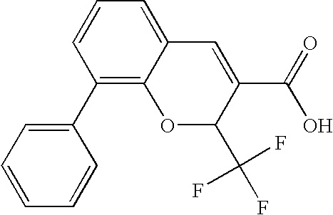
C1=CC(C2=CC=CC=C2)=C2C(=C1)C=C(C(=O)O)C(C(F)(F)F)O2
